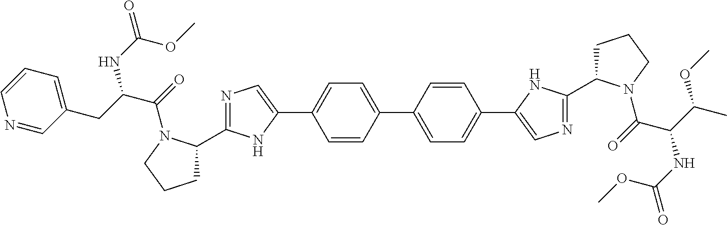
N1=C(C2CCCN2C(=O)C(CC2=CC=CN=C2)NC(=O)OC)NC(C2=CC=C(C3=CC=C(C4=CN=C(C5CCCN5C(=O)C(C(C)OC)NC(=O)OC)N4)C=C3)C=C2)=C1
